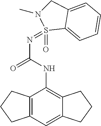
C12=C(C=C3C(=C1NC(N=S1(=O)C4=CC=CC=C4CN1C)=O)CCC3)CCC2
